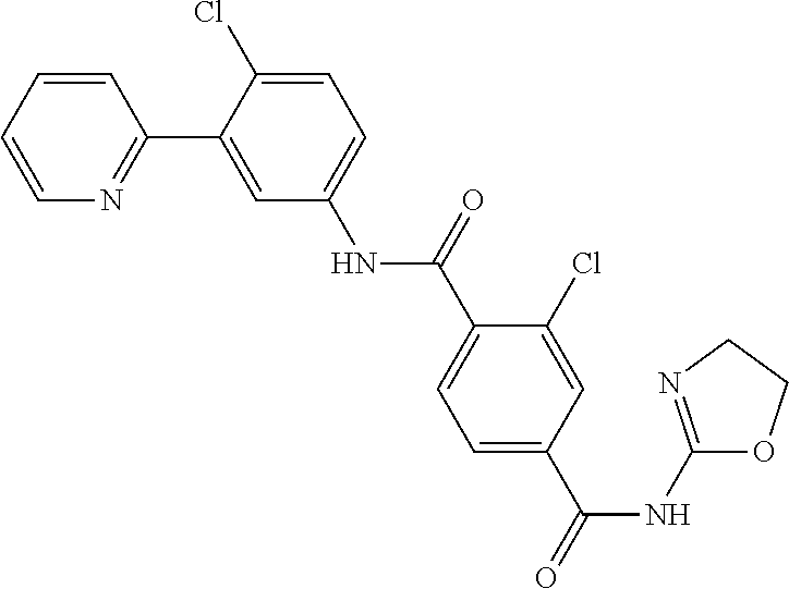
C1=CC=CN=C1C1=CC(NC(=O)C2=CC=C(C(NC3=NCCO3)=O)C=C2Cl)=CC=C1Cl
